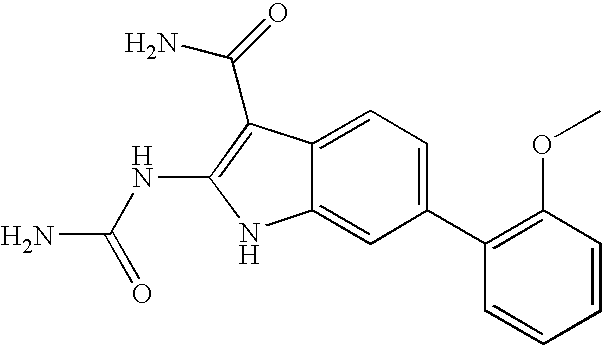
C12=CC=C(C3=C(OC)C=CC=C3)C=C1NC(NC(N)=O)=C2C(N)=O
